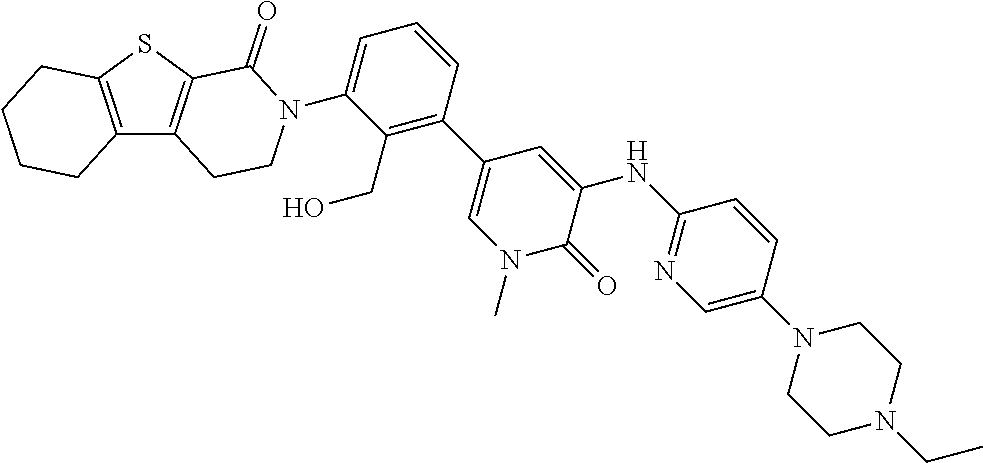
C12=C(SC3=C1CCN(C1=CC=CC(C4=CN(C)C(=O)C(NC5=NC=C(N6CCN(CC)CC6)C=C5)=C4)=C1CO)C3=O)CCCC2
